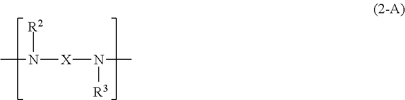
CN([X]N([R3])C)[R2]
